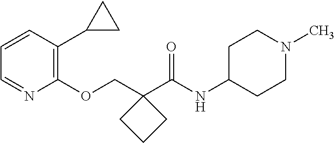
C1=CC(C2CC2)=C(OCC2(C(NC3CCN(C)CC3)=O)CCC2)N=C1
